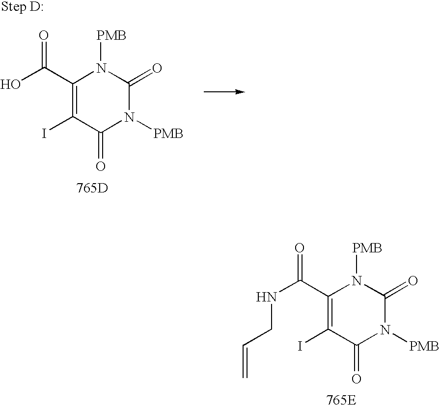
OC(C1=C(I)C(=O)N([PMB])C(=O)N1[PMB])=O.[765D].N(C(C1=C(I)C(=O)N([PMB])C(=O)N1[PMB])=O)CC=C.[765E]
